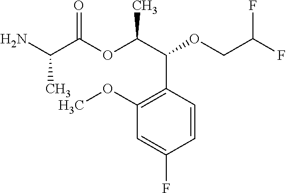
C(C(OC(C(C1=C(OC)C=C(F)C=C1)OCC(F)F)C)=O)(N)C
